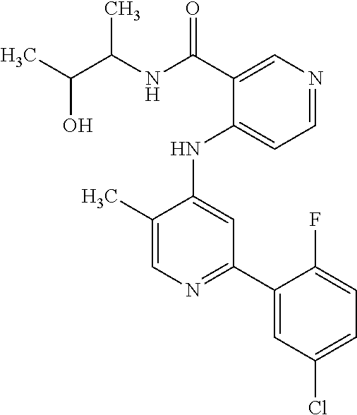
CC1=CN=C(C2=CC(Cl)=CC=C2F)C=C1NC1=CC=NC=C1C(=O)NC(C(O)C)C
